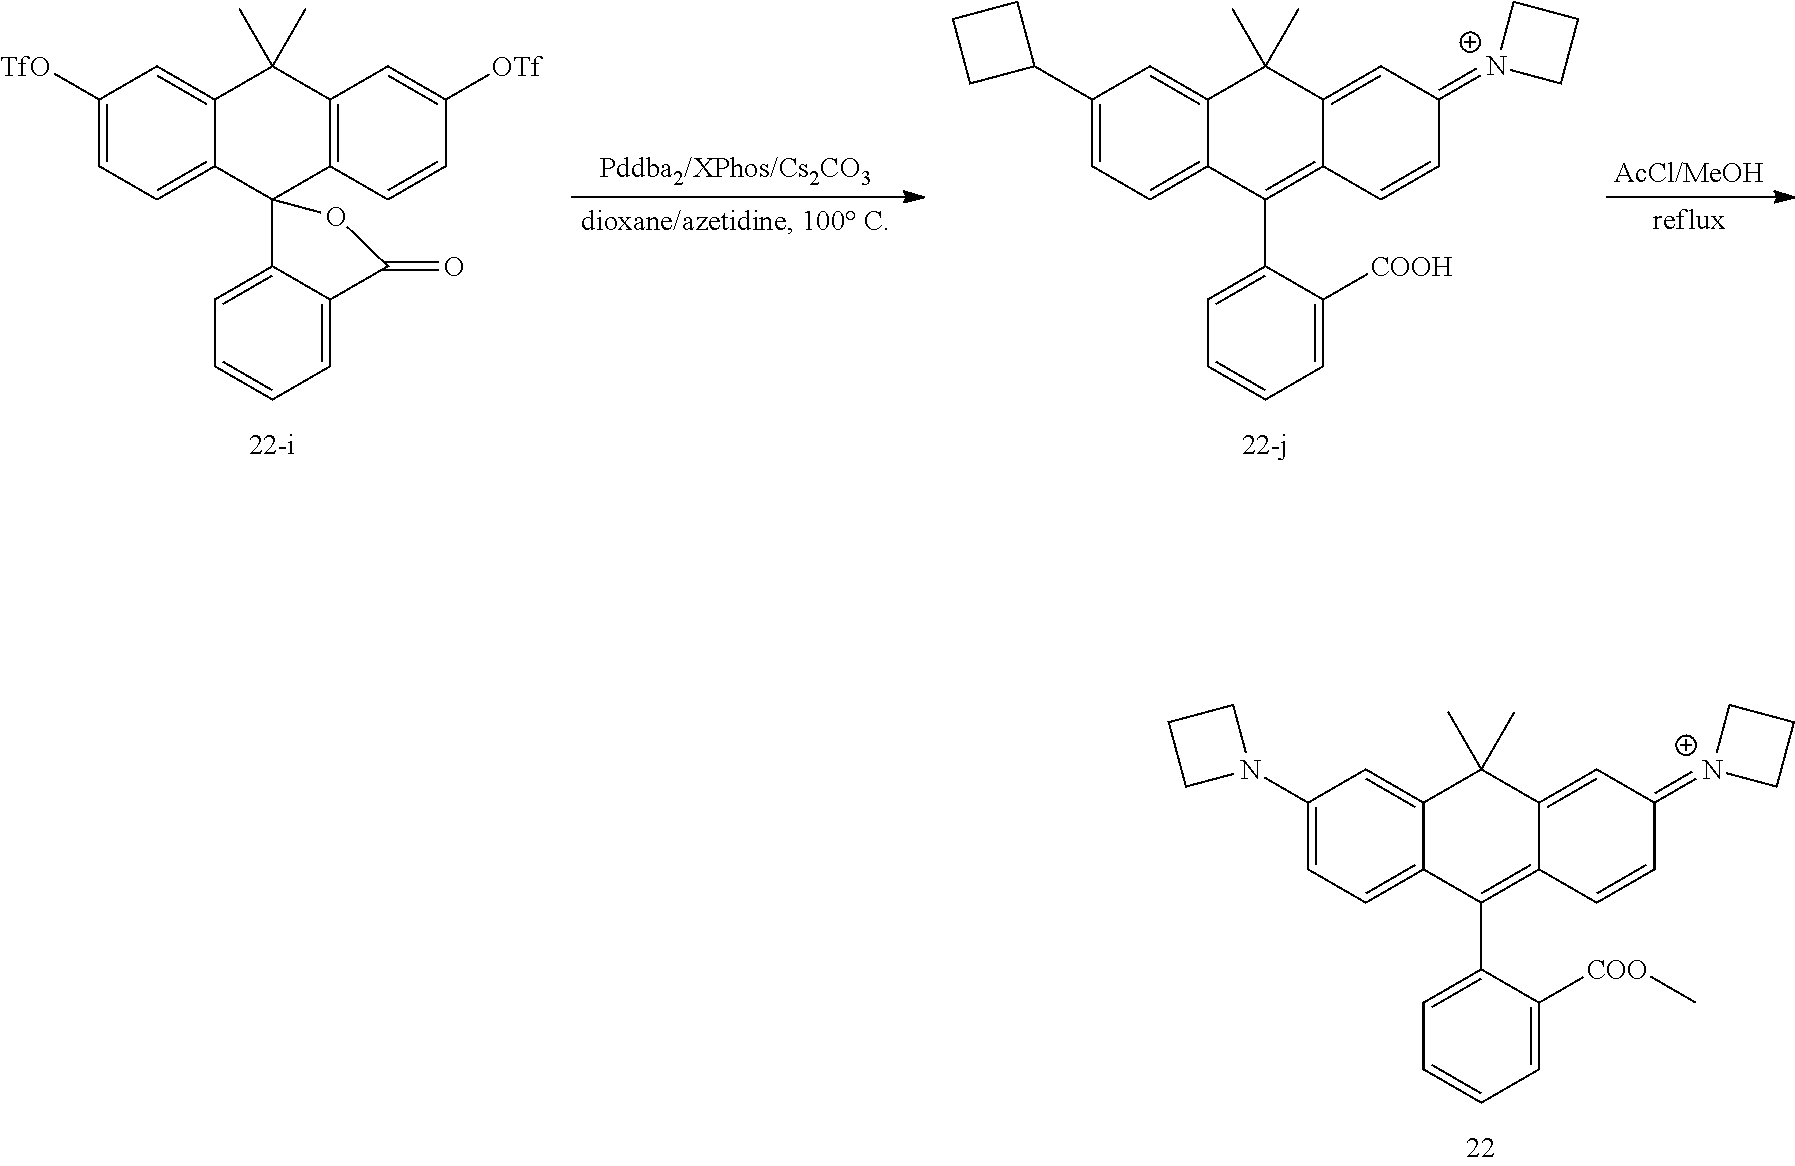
C1(N2CCC2)=CC=C2C(=C1)C(C)(C)C1=CC(=[N+]3CCC3)C=CC1=C2C1=CC=CC=C1[COO]C.C1([TfO])=CC=C2C(=C1)C(C)(C)C1=C(C23C2=CC=CC=C2C(=O)O3)C=CC([OTf])=C1.C1(C2CCC2)=CC=C2C(=C1)C(C)(C)C1=CC(=[N+]3CCC3)C=CC1=C2C1=CC=CC=C1[COOH]
